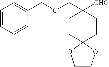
C1CC2(CCC1([CHO])COCC1=CC=CC=C1)OCCO2
